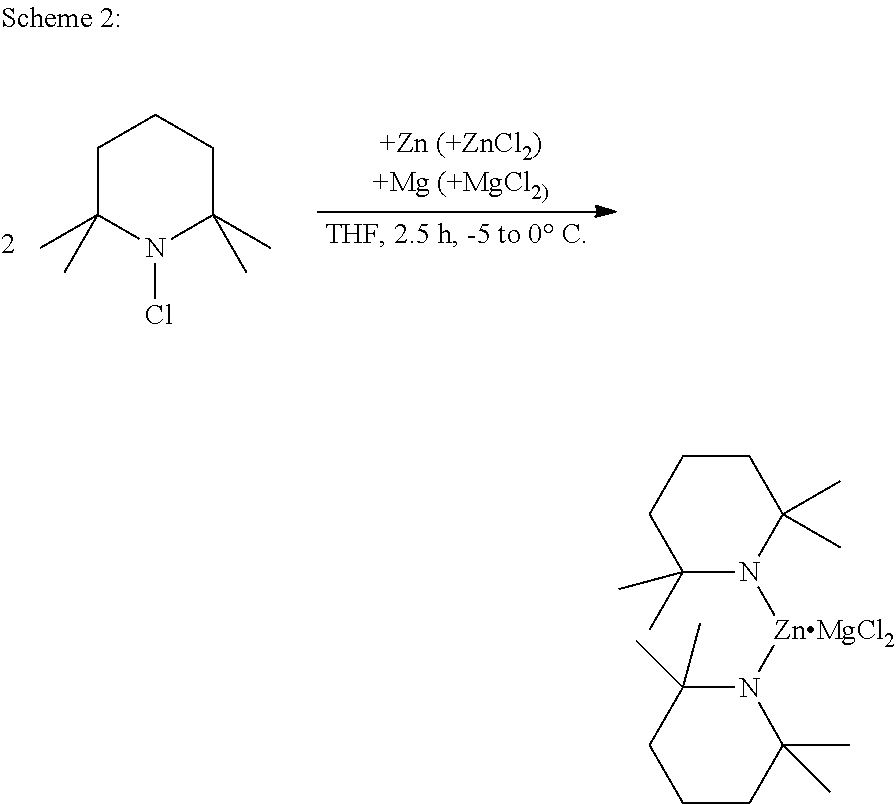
C1C(C)(C)N(Cl)C(C)(C)CC1.C1CCC(C)(C)N([ZnMgCl2]N2C(C)(C)CCCC2(C)C)C1(C)C
